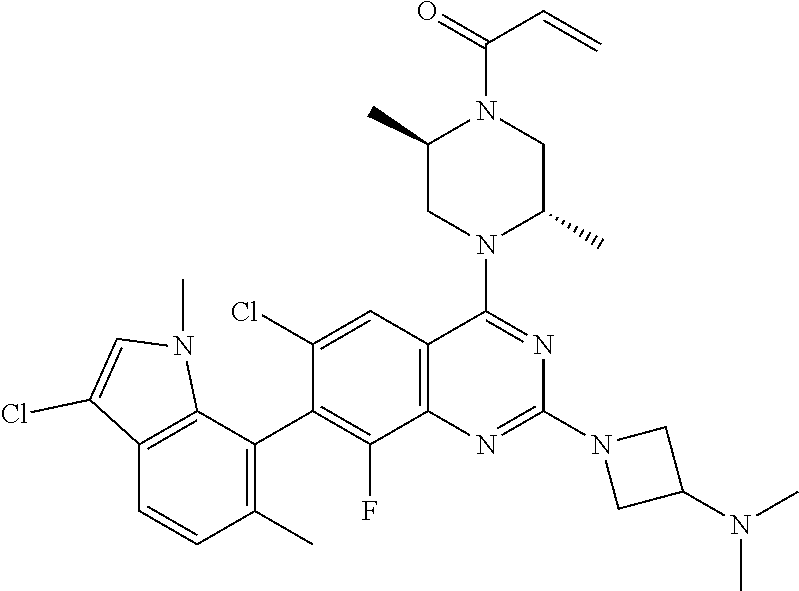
C12=C(C=C(Cl)C(C3=C(C)C=CC4=C3N(C)C=C4Cl)=C1F)C(N1C(C)CN(C(=O)C=C)C(C)C1)=NC(N1CC(N(C)C)C1)=N2
